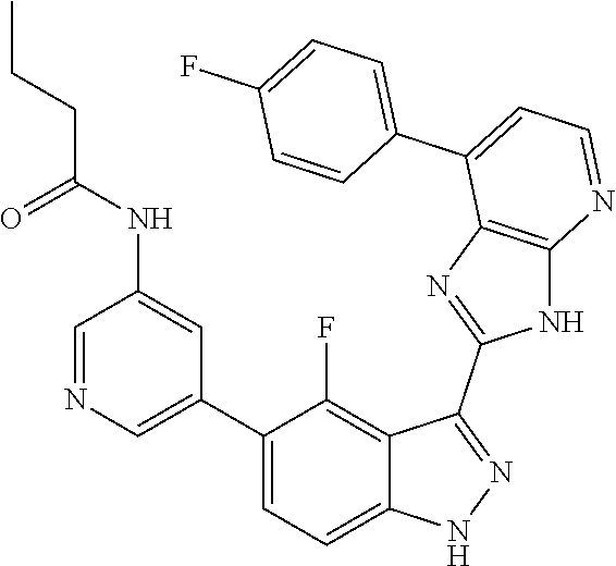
C1=NC=C(C2=CC=C3C(=C2F)C(C2=NC4=C(N2)N=CC=C4C2=CC=C(F)C=C2)=NN3)C=C1NC(CCC)=O
